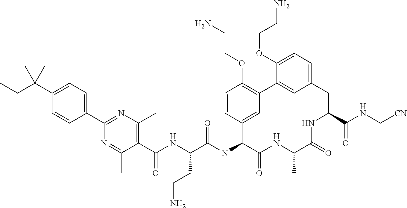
C1(C(NC(C(N(C2C(=O)NC(C)C(=O)NC(C(NC[CN])=O)CC3=CC=C(OCCN)C(=C3)C3=C(OCCN)C=CC2=C3)C)=O)CCN)=O)=C(C)N=C(C2=CC=C(C(CC)(C)C)C=C2)N=C1C
